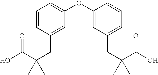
OC(C(CC1=CC(OC2=CC(CC(C)(C(O)=O)C)=CC=C2)=CC=C1)(C)C)=O
